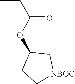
C=CC(=O)OC1CC[NBOC]C1
